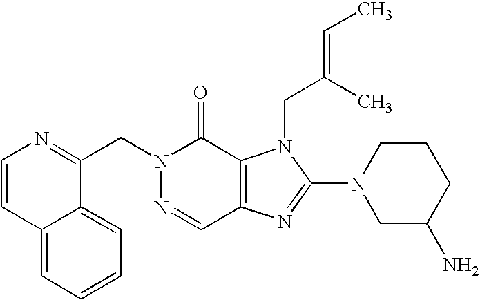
C12=CC=CC=C1C(CN1N=CC3=C(C1=O)N(CC(=CC)C)C(N1CC(N)CCC1)=N3)=NC=C2
